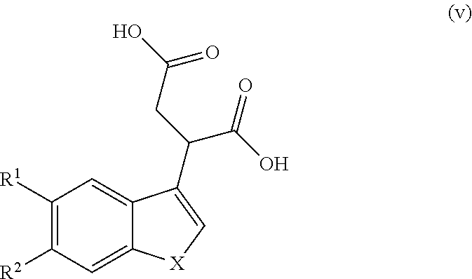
C1([R1])=C([R2])C=C2C(=C1)C(C(CC(=O)O)C(O)=O)=C[X]2
